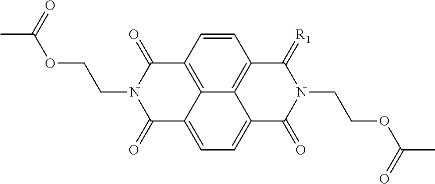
O(CCN1C(=O)C2=C3C(=CC=C4C3=C(C=C2)C(=[R1])N(CCOC(C)=O)C4=O)C1=O)C(=O)C
